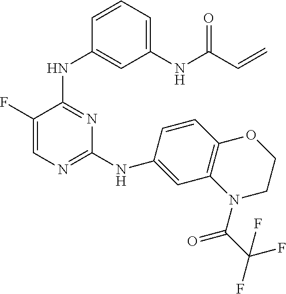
C1(F)=CN=C(NC2=CC3=C(C=C2)OCCN3C(C(F)(F)F)=O)N=C1NC1=CC(NC(C=C)=O)=CC=C1
